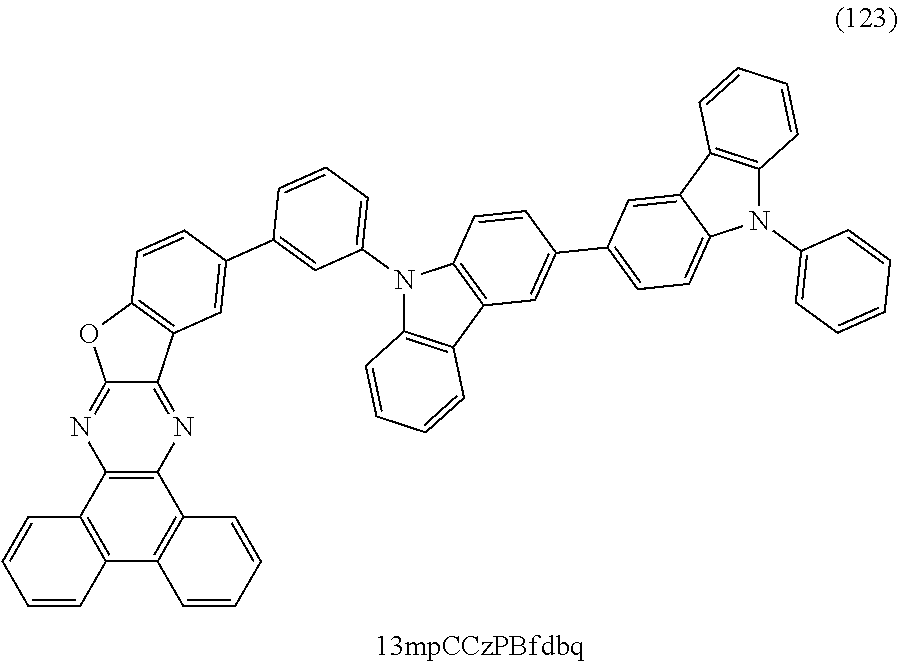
C12=C(C=CC=C1)N(C1=CC=CC=C1)C1=CC=C(C3=CC4=C(C=C3)N(C3=CC=CC(C5=CC6=C(C=C5)OC5=NC7=C(N=C56)C5=C(C6=C7C=CC=C6)C=CC=C5)=C3)C3=C4C=CC=C3)C=C21
